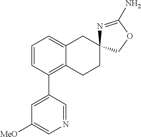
C1=CC(C2=CC([MeO])=CN=C2)=C2C(=C1)CC1(CC2)N=C(N)OC1
